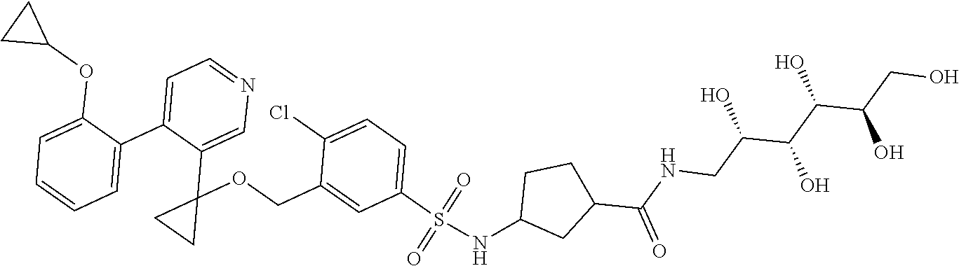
C1=C(C2=CC=NC=C2C2(OCC3=CC(S(NC4CC(C(NCC(C(C(C(CO)O)O)O)O)=O)CC4)(=O)=O)=CC=C3Cl)CC2)C(OC2CC2)=CC=C1
